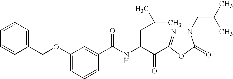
C1(C(NC(CC(C)C)C(=O)C2=NN(CC(C)C)C(=O)O2)=O)=CC(OCC2=CC=CC=C2)=CC=C1
